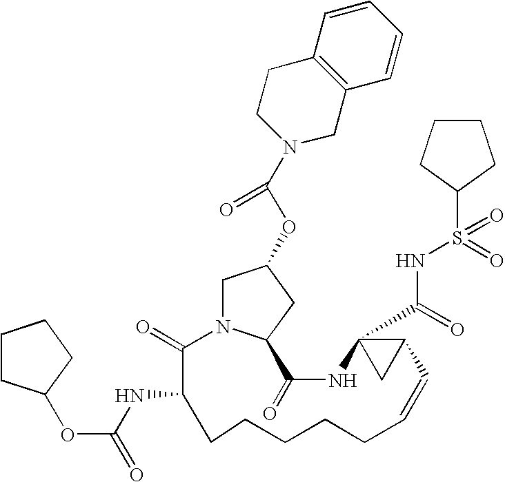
C1N2C(CC1OC(N1CC3=C(CC1)C=CC=C3)=O)C(=O)NC1(C(=O)NS(=O)(C3CCCC3)=O)CC1C=CCCCCCC(NC(=O)OC1CCCC1)C2=O
